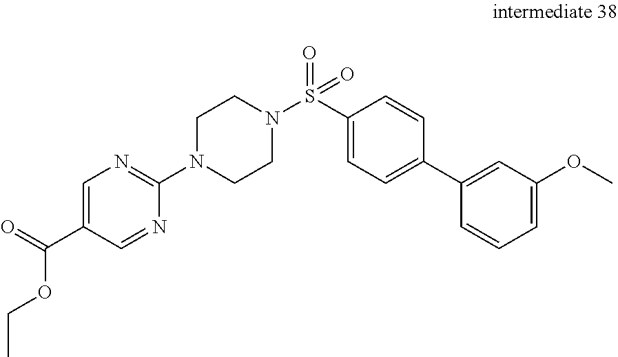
C1=C(C(=O)OCC)C=NC(N2CCN(S(C3=CC=C(C4=CC(OC)=CC=C4)C=C3)(=O)=O)CC2)=N1
